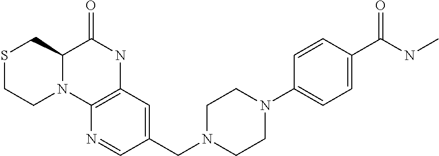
C12=C(C=C(CN3CCN(C4=CC=C(C(NC)=O)C=C4)CC3)C=N1)NC(=O)C1N2CCSC1
